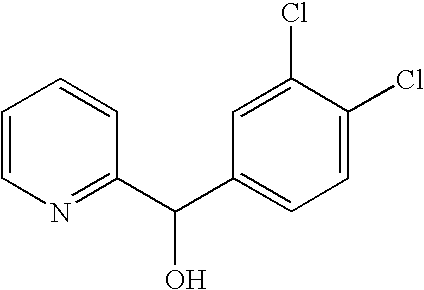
C1=CN=C(C(C2=CC=C(Cl)C(Cl)=C2)O)C=C1
